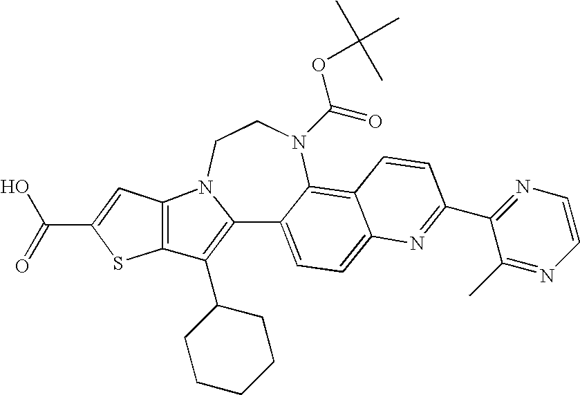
C12=C(C3CCCCC3)C3=C(N1CCN(C(=O)OC(C)(C)C)C1=C4C(=CC=C21)N=C(C1=NC=CN=C1C)C=C4)C=C(C(O)=O)S3
